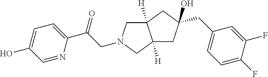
C1=NC(C(CN2CC3([H])C([H])(C2)CC(O)(CC2=CC=C(F)C(F)=C2)C3)=O)=CC=C1O
